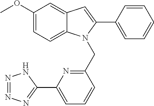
C1(OC)=CC=C2C(=C1)C=C(C1=CC=CC=C1)N2CC1=NC(C2=NN=NN2)=CC=C1
